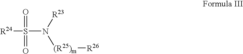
[R24]S(N([R23])[(R25)m][R26])(=O)=O
